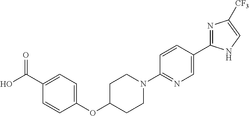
N1=C(C2=CN=C(N3CCC(OC4=CC=C(C(O)=O)C=C4)CC3)C=C2)NC=C1[CF3]
